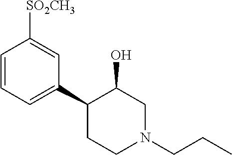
C1=CC=C(C2C(O)CN(CCC)CC2)C=C1[SO2CH3]
